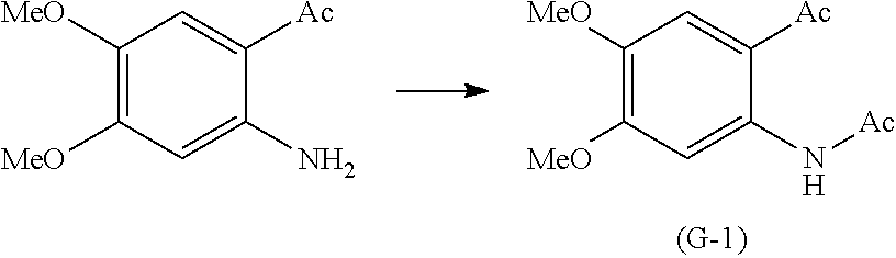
C1([MeO])=C([MeO])C=C(N[Ac])C([Ac])=C1.C1([MeO])=C([MeO])C=C(N)C([Ac])=C1
